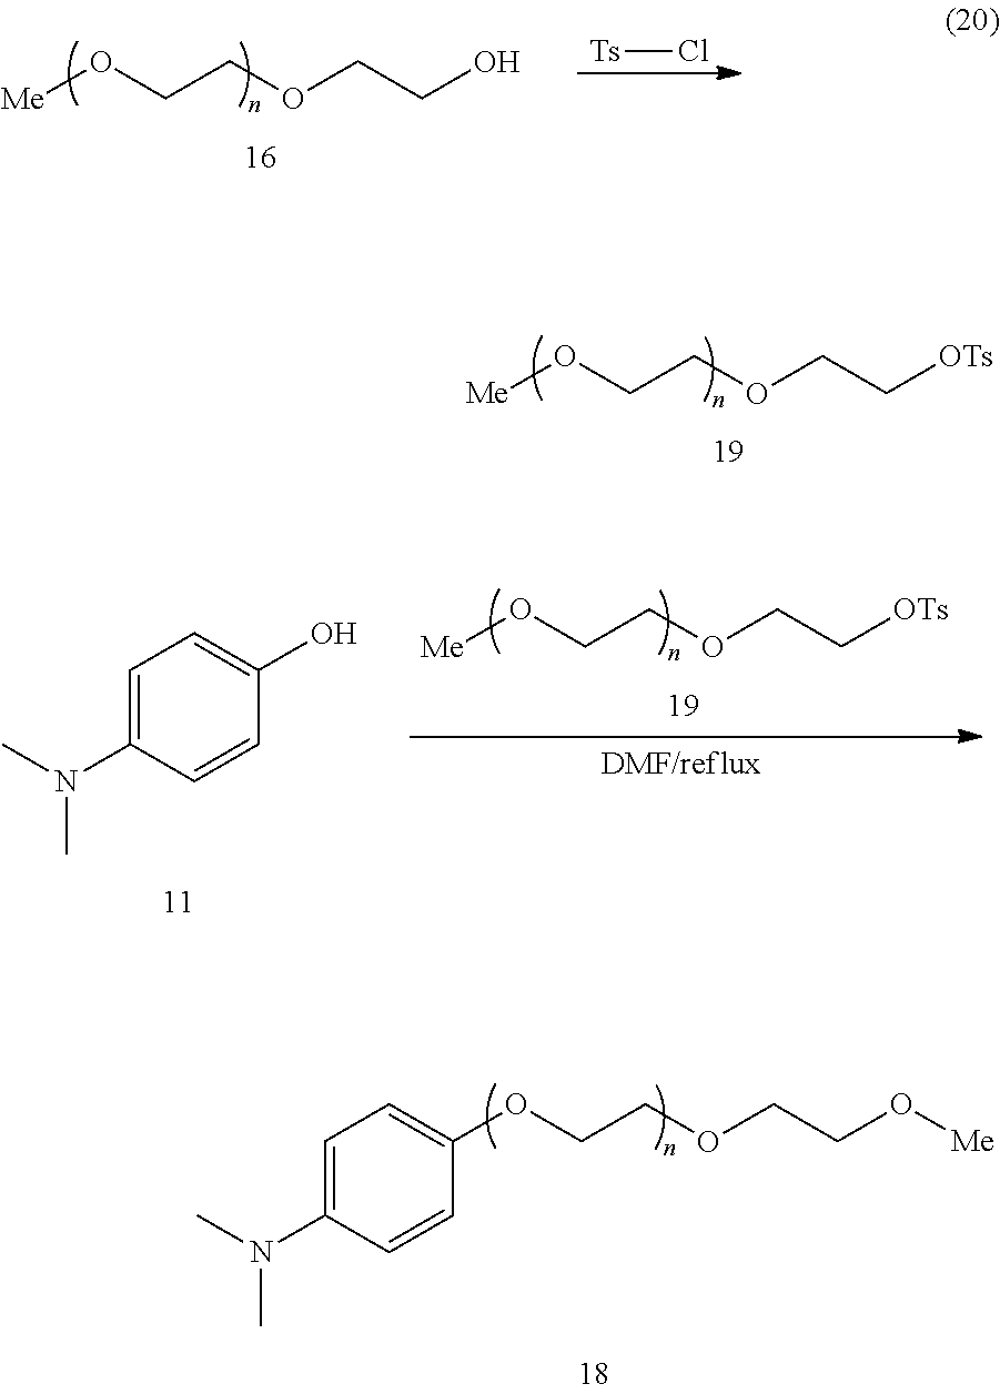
O(CCOCC[OTs])[Me].C1=C(N(C)C)C=CC(O)=C1.O(CCOCC[OTs])[Me].C1=C(N(C)C)C=CC(OCCOCCO[Me])=C1.O(CCOCCO)[Me].[Ts]Cl
